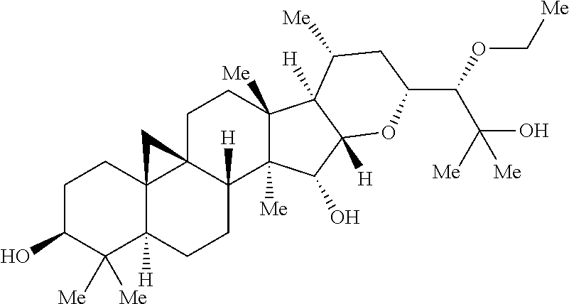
C1C(O)C([Me])([Me])C2([H])C3(C1)C1(C([H])(CC2)C2([Me])C([Me])(CC1)C1([H])C([H])(C2O)OC(C(OC[Me])C([Me])(O)[Me])CC1[Me])C3
